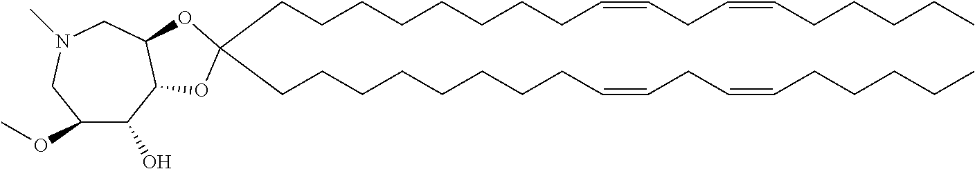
C(CCCCCCCC=CCC=CCCCCC)C1(CCCCCCCCC=CCC=CCCCCC)OC2C(O)C(OC)CN(C)CC2O1
